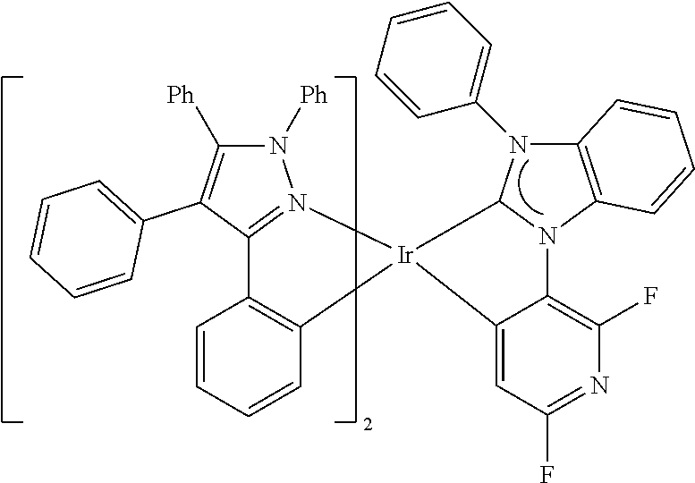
C1=CC=CC2=C1C1=N(N([Ph])C([Ph])=C1C1=CC=CC=C1)[Ir]21C2=CC(F)=NC(F)=C2N2C3=C(N(C4=CC=CC=C4)C12)C=CC=C3
